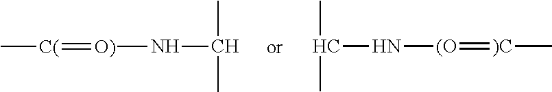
N(C(C)C)[O)]=[C(]C.C(N[(O]=[)C]C)(C)C
